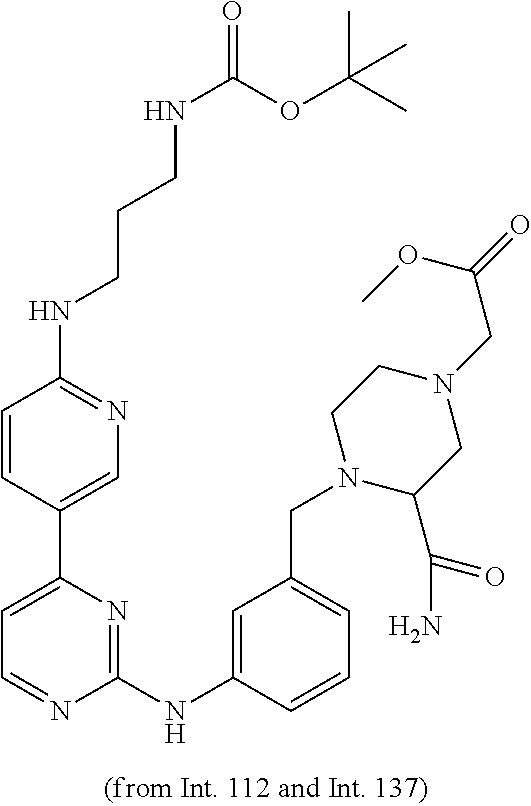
N(C1=NC=C(C2=CC=NC(NC3=CC(CN4C(C(N)=O)CN(CC(=O)OC)CC4)=CC=C3)=N2)C=C1)CCCNC(=O)OC(C)(C)C
